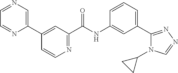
C1(C2=CN=CC=N2)=CC(C(NC2=CC(C3=NN=CN3C3CC3)=CC=C2)=O)=NC=C1
